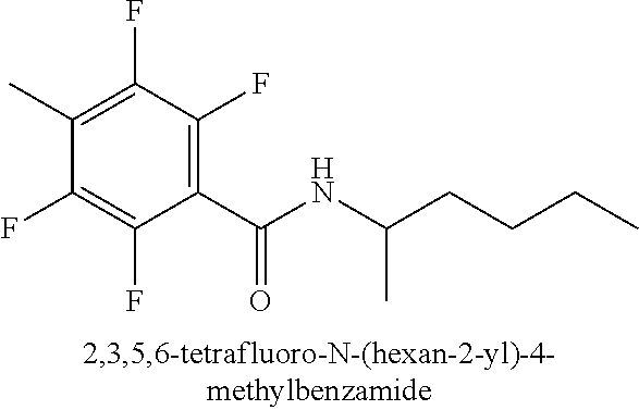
C1(F)=C(C)C(F)=C(F)C(C(NC(CCCC)C)=O)=C1F
